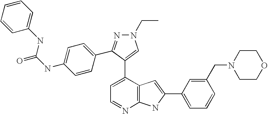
C1=C(C2=CN(CC)N=C2C2=CC=C(NC(=O)NC3=CC=CC=C3)C=C2)C2=C(N=C1)NC(C1=CC=CC(CN3CCOCC3)=C1)=C2
